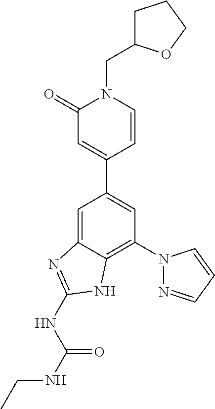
C1=C2C(=C(N3N=CC=C3)C=C1C1=CC(=O)N(CC3CCCO3)C=C1)NC(NC(NCC)=O)=N2
